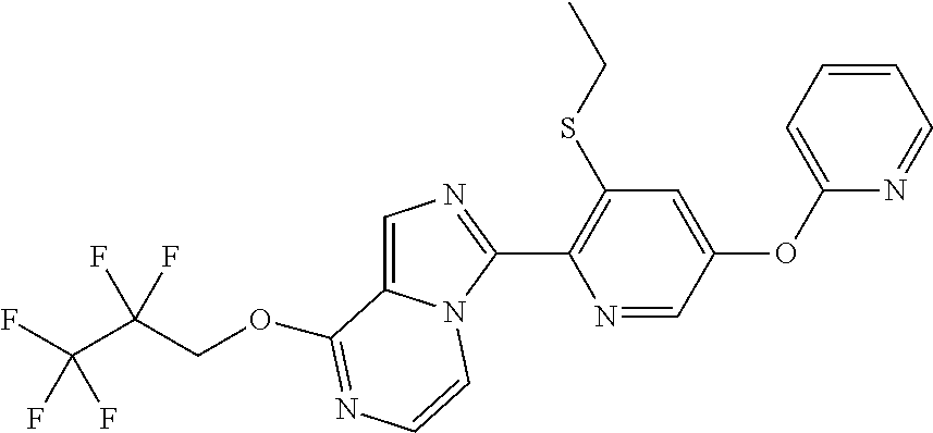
FC(C(F)(COC1=NC=CN2C1=CN=C2C1=C(SCC)C=C(OC2=CC=CC=N2)C=N1)F)(F)F
